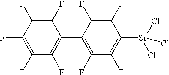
C1(F)=C(F)C(F)=C(F)C(F)=C1C1=C(F)C(F)=C([Si](Cl)(Cl)Cl)C(F)=C1F
